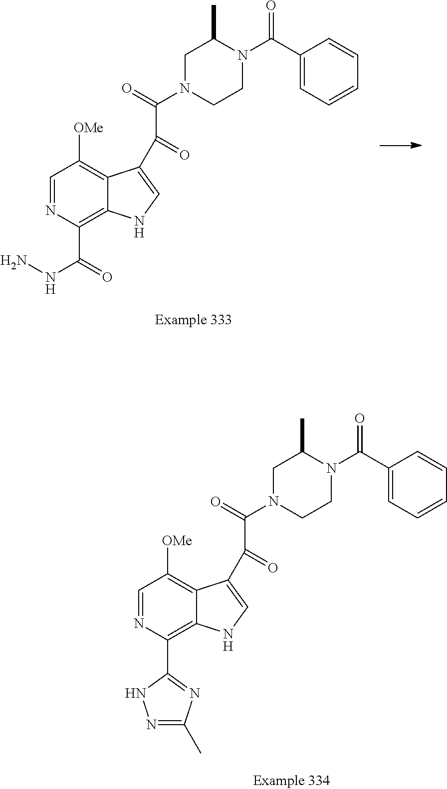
C1=NC(C(=O)NN)=C2C(=C1[OMe])C(C(C(N1CCN(C(C3=CC=CC=C3)=O)C(C)C1)=O)=O)=CN2.C1=NC(C2=NC(C)=NN2)=C2C(=C1[OMe])C(C(C(N1CCN(C(C3=CC=CC=C3)=O)C(C)C1)=O)=O)=CN2
